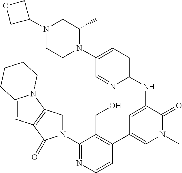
C1=CN=C(N2CC3=C(C2=O)C=C2N3CCCC2)C(CO)=C1C1=CN(C)C(=O)C(NC2=CC=C(N3C(C)CN(C4COC4)CC3)C=N2)=C1
